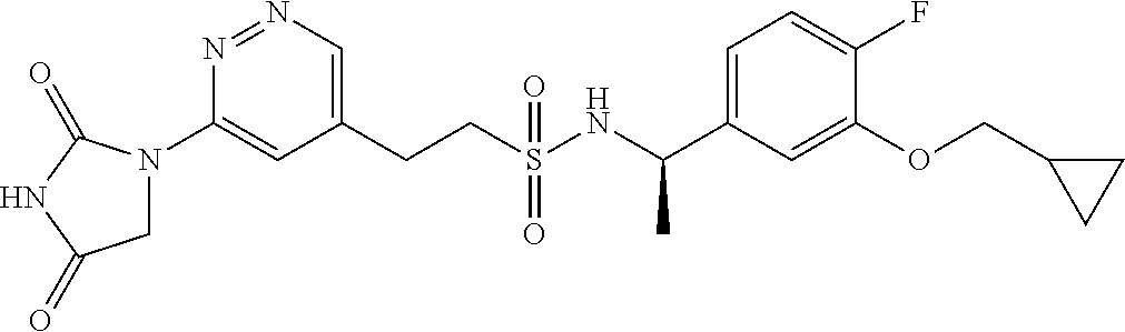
N1=NC=C(CCS(NC(C2=CC=C(F)C(OCC3CC3)=C2)C)(=O)=O)C=C1N1CC(=O)NC1=O
